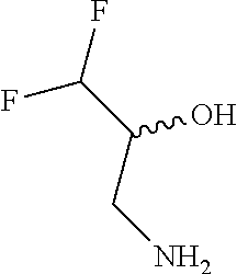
C(CN)(C(F)F)O
